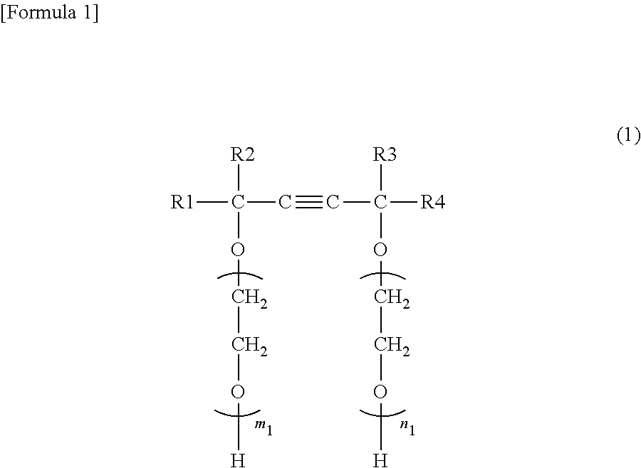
[R1]C([R2])(OCCO[H])C#CC([R3])(OCCO[H])[R4]
